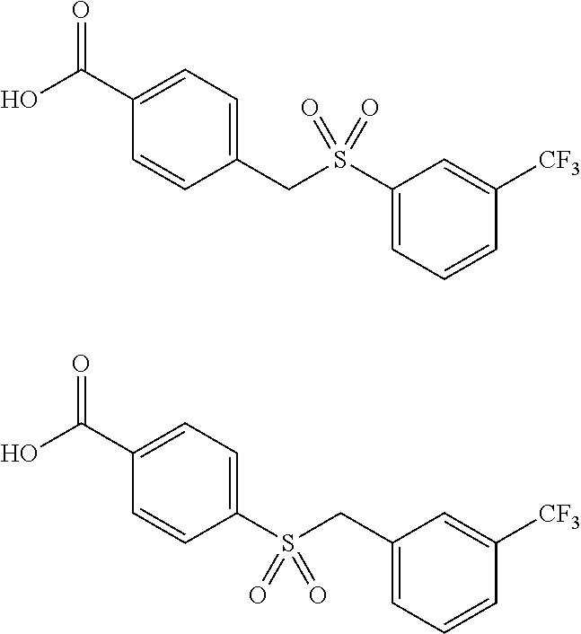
OC(C1=CC=C(CS(C2=CC=CC([CF3])=C2)(=O)=O)C=C1)=O.OC(C1=CC=C(S(CC2=CC=CC([CF3])=C2)(=O)=O)C=C1)=O
